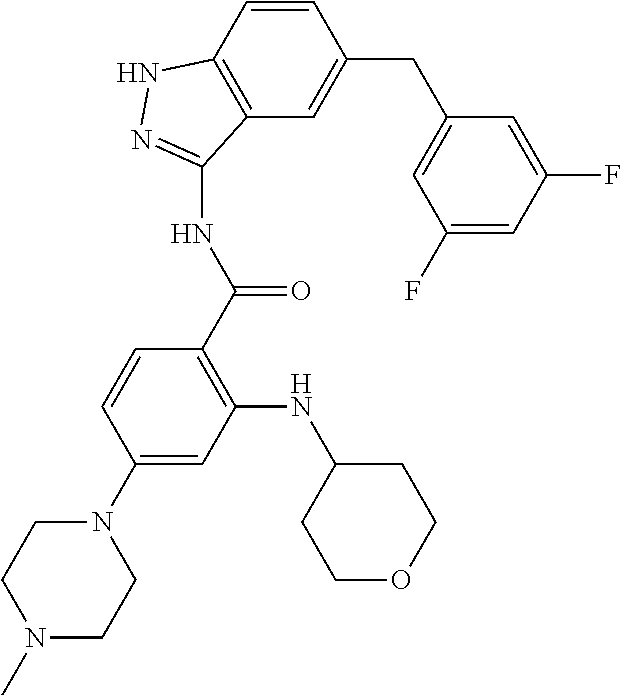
C1=CC(N2CCN(C)CC2)=CC(NC2CCOCC2)=C1C(NC1=NNC2=C1C=C(CC1=CC(F)=CC(F)=C1)C=C2)=O
